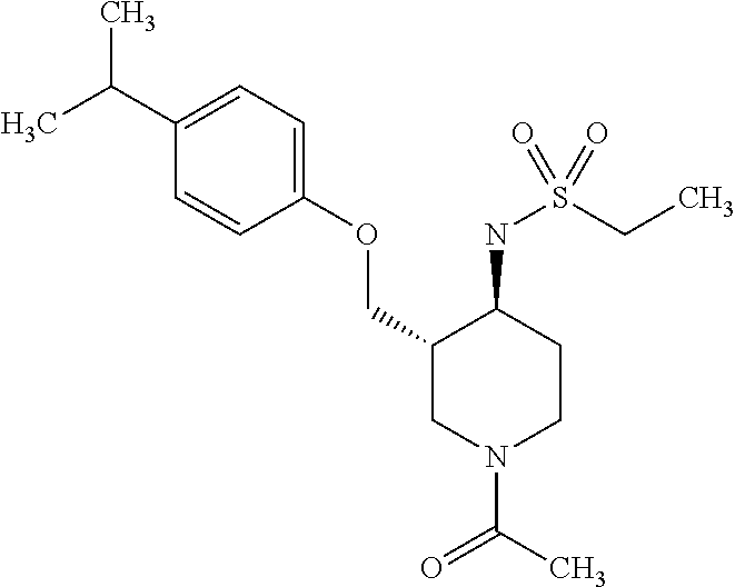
C1(C(C)C)=CC=C(OCC2CN(C(=O)C)CCC2NS(CC)(=O)=O)C=C1
